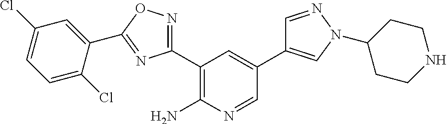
C1(C2=NOC(C3=CC(Cl)=CC=C3Cl)=N2)=C(N)N=CC(C2=CN(C3CCNCC3)N=C2)=C1
